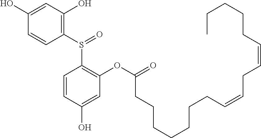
C1=CC(O)=CC(OC(=O)CCCCCCCC=CCC=CCCCCC)=C1S(C1=C(O)C=C(O)C=C1)=O
